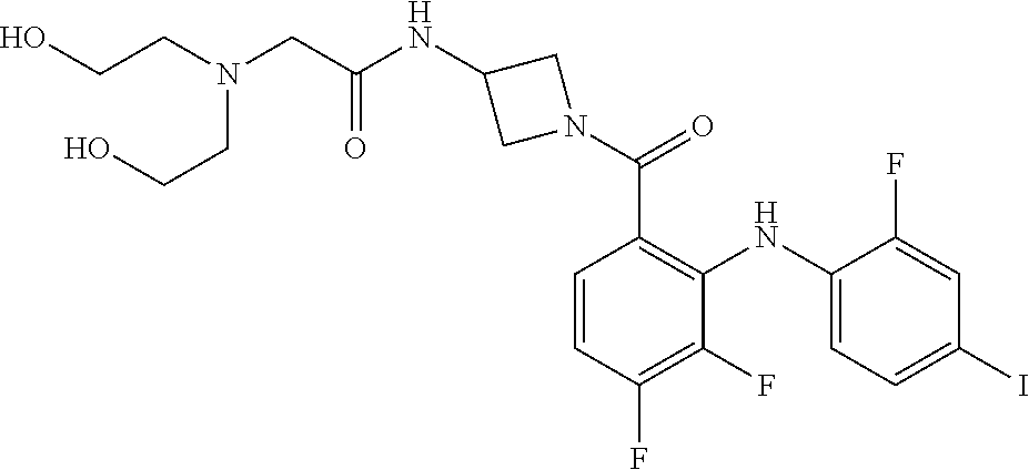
C1=C(F)C(NC2=C(C(=O)N3CC(NC(CN(CCO)CCO)=O)C3)C=CC(F)=C2F)=CC=C1I
